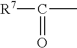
[R7]C(C)=O
